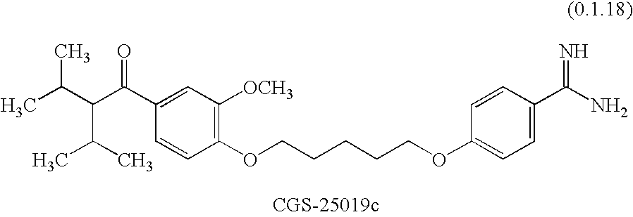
CC(C(C(C)C)C(C1=CC([OCH3])=C(OCCCCCOC2=CC=C(C(N)=N)C=C2)C=C1)=O)C
